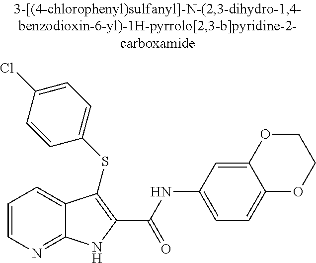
N(C1=CC=C2C(=C1)OCCO2)C(C1=C(SC2=CC=C(Cl)C=C2)C2=CC=CN=C2N1)=O
